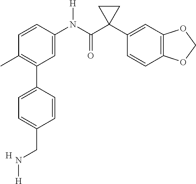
C1(C)=C(C2=CC=C(CN[H])C=C2)C=C(N(C(C2(C3=CC4=C(C=C3)OCO4)CC2)=O)[H])C=C1.[H]
